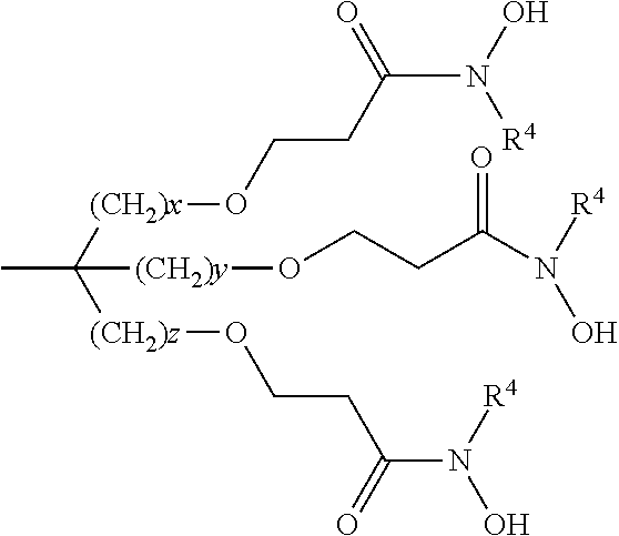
[(CH2)y](OCCC(N([R4])O)=O)C([(CH2)x]OCCC(=O)N(O)[R4])([(CH2)z]OCCC(=O)N([R4])O)C
